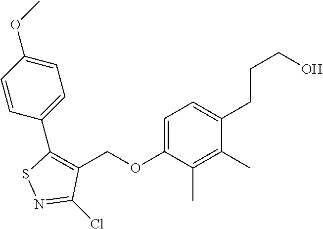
C1=C(OCC2=C(C3=CC=C(OC)C=C3)SN=C2Cl)C(C)=C(C)C(CCCO)=C1
